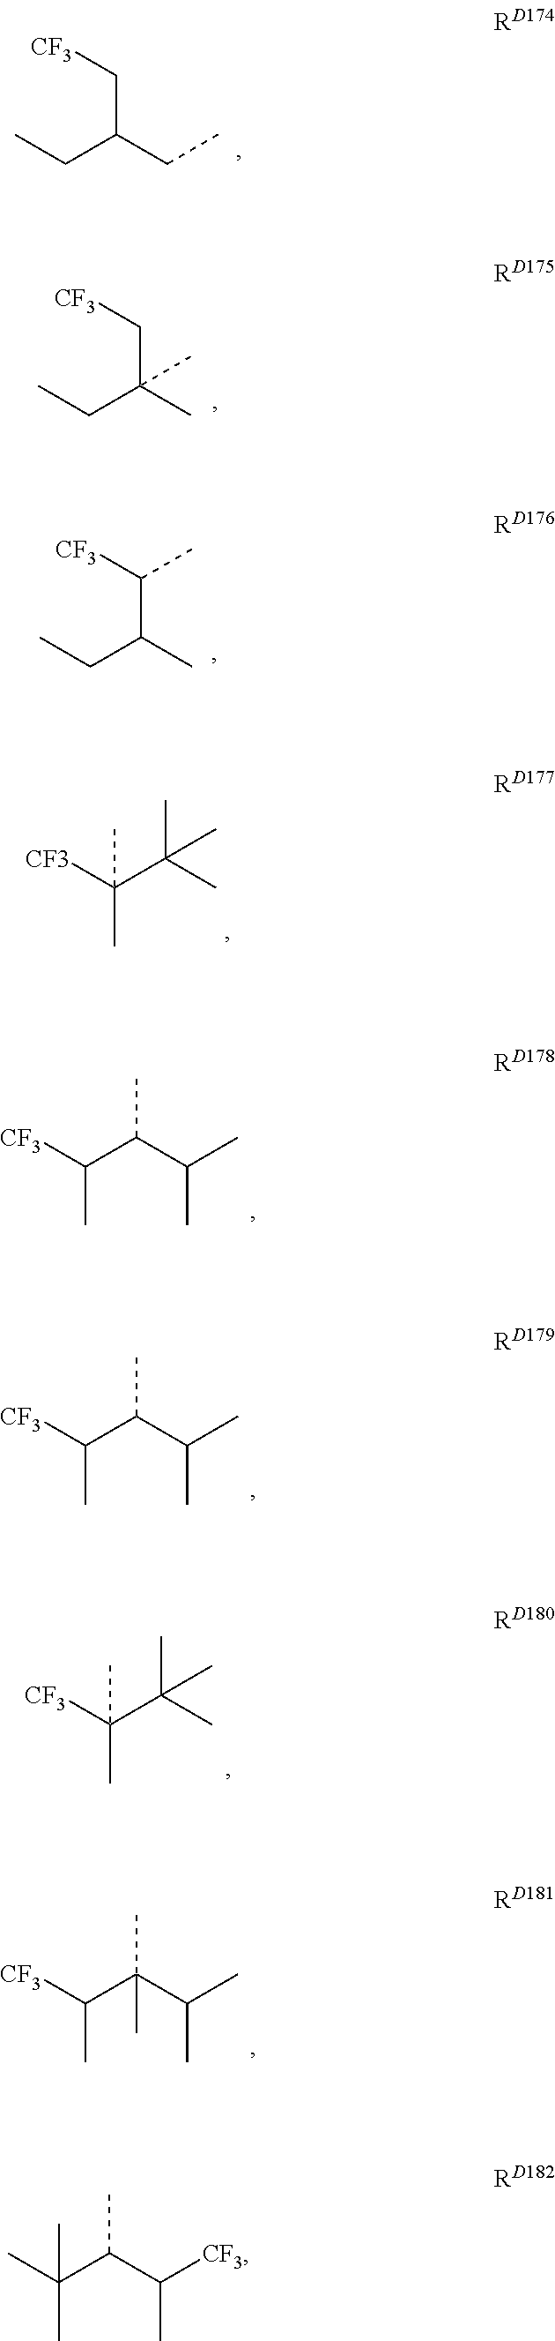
CCC(C[CF3])CC.CCC(C[CF3])(C)C.CCC(C([CF3])C)C.[CF3]C(C(C)(C)C)(C)C.[CF3]C(C(C(C)C)C)C.[CF3]C(C(C(C)C)C)C.[CF3]C(C(C)(C)C)(C)C.[CF3]C(C(C(C)C)(C)C)C.CC(C(C([CF3])C)C)(C)C
